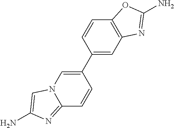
C1(C2=CC3=C(C=C2)OC(N)=N3)=CN2C(=NC(N)=C2)C=C1
